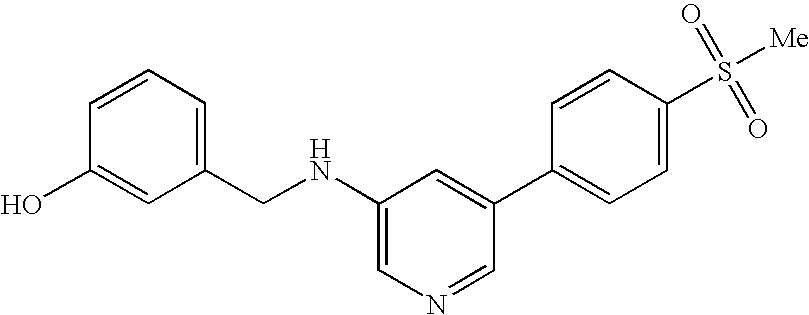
C1=CC=C(CNC2=CN=CC(C3=CC=C(S([Me])(=O)=O)C=C3)=C2)C=C1O
